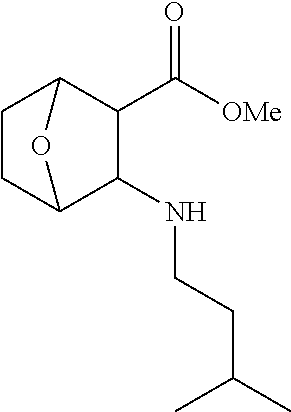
C([OMe])(=O)C1C2CCC(C1NCCC(C)C)O2
